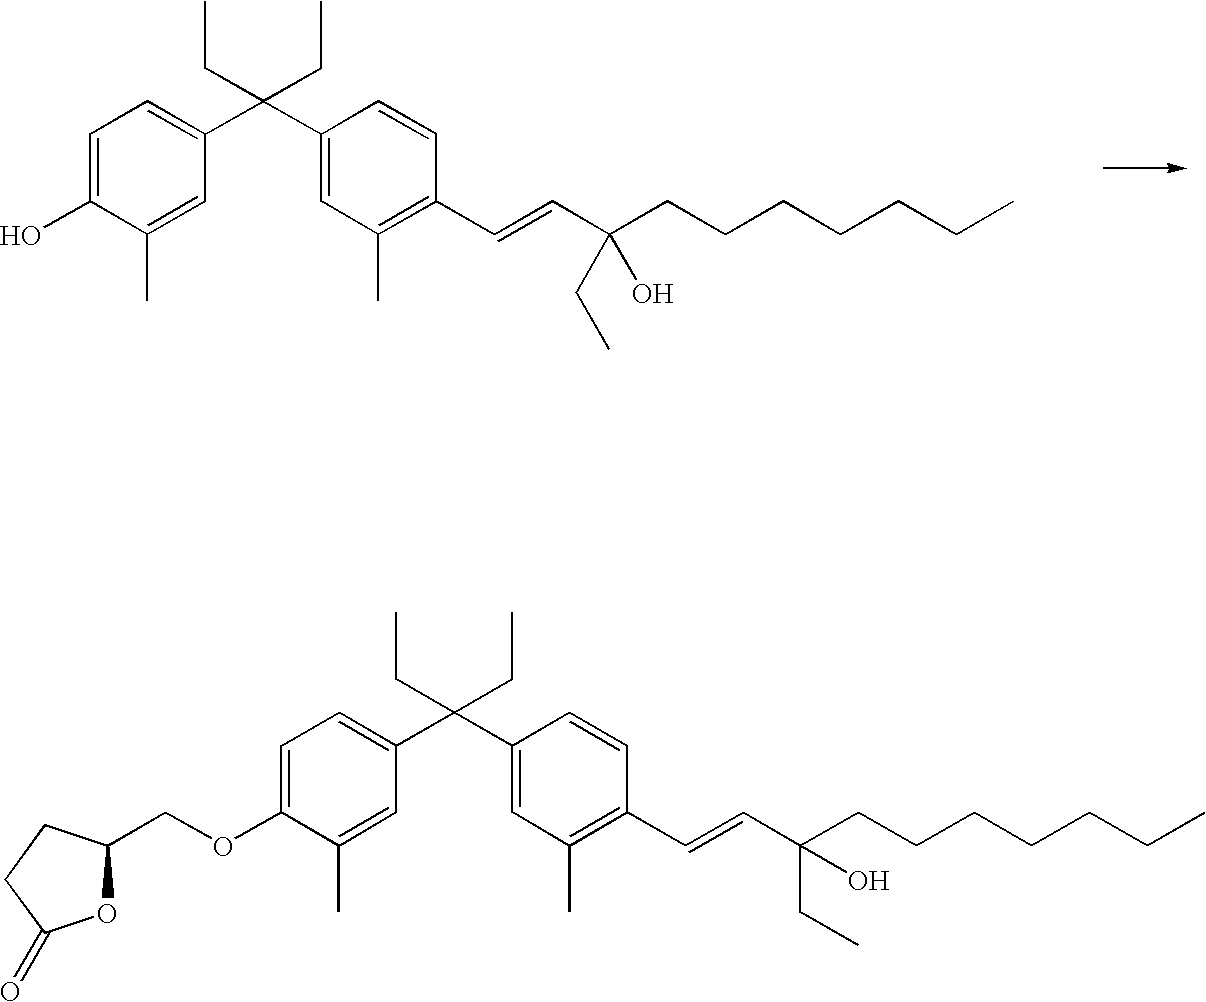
C1=C(O)C(C)=CC(C(C2=CC(C)=C(C=CC(CCCCCCC)(CC)O)C=C2)(CC)CC)=C1.C1=C(OCC2OC(=O)CC2)C(C)=CC(C(C2=CC(C)=C(C=CC(CCCCCCC)(CC)O)C=C2)(CC)CC)=C1
